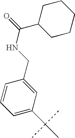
C1=C(C(C)(C)C)C=C(CNC(C2CCCCC2)=O)C=C1
